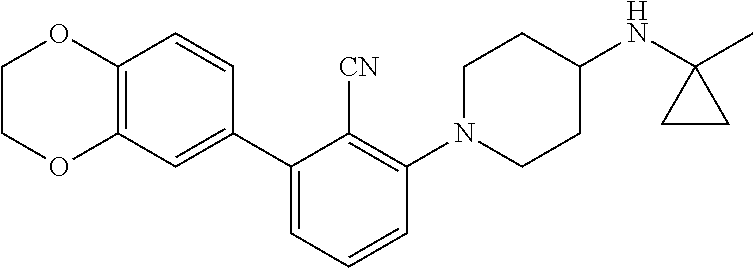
C1COC2=C(O1)C=CC(C1=CC=CC(N3CCC(NC4(C)CC4)CC3)=C1[CN])=C2
